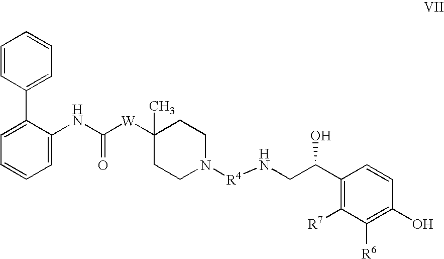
C1=CC=CC(C2=CC=CC=C2NC([W]C2(C)CCN([R4]NCC(C3=C([R7])C([R6])=C(O)C=C3)O)CC2)=O)=C1
